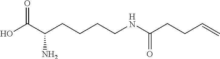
OC(C(CCCCNC(CCC=C)=O)N)=O
